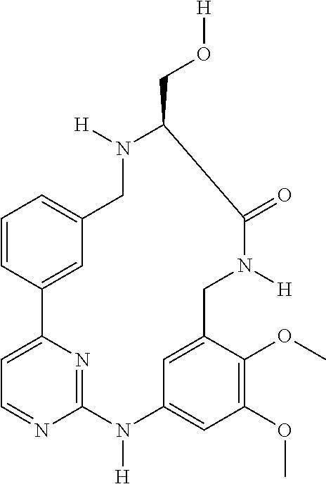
C12=NC(=CC=N1)C1=CC(=CC=C1)CN([H])C(CO[H])C(=O)N([H])CC1=CC(=CC(OC)=C1OC)N2[H]
